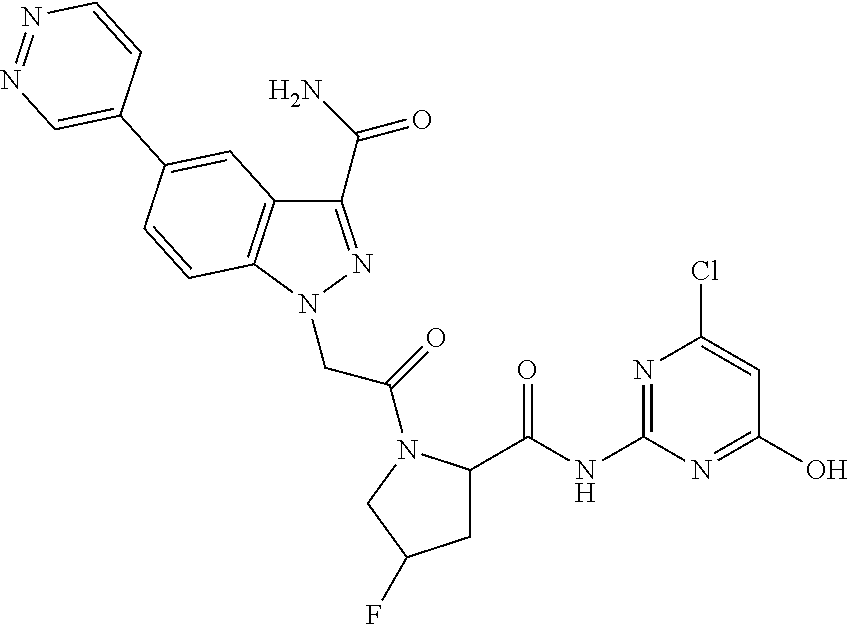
C1(C(N)=O)=NN(CC(=O)N2C(C(=O)NC3=NC(Cl)=CC(O)=N3)CC(F)C2)C2=C1C=C(C1=CN=NC=C1)C=C2
